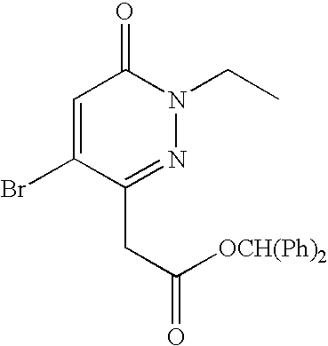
C1=C(Br)C(CC(=O)[OCH(Ph)2])=NN(CC)C1=O
